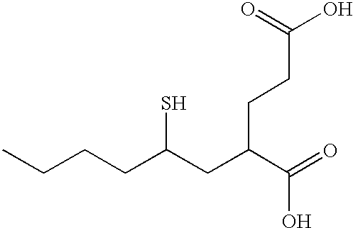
C(C(C(=O)O)CCC(O)=O)C(S)CCCC
